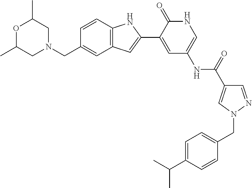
O1C(C)CN(CC2=CC3=C(C=C2)NC(C2=CC(NC(=O)C4=CN(CC5=CC=C(C(C)C)C=C5)N=C4)=CNC2=O)=C3)CC1C
